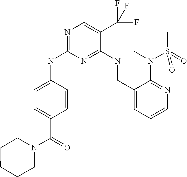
C1=C(C(N2CCCCC2)=O)C=CC(NC2=NC=C(C(F)(F)F)C(NCC3=CC=CN=C3N(C)S(C)(=O)=O)=N2)=C1
